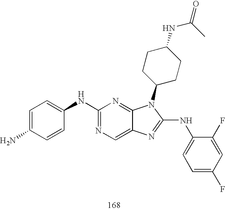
C1(NC2=CC=C(N)C=C2)=NC=C2C(=N1)N(C1CCC(NC(=O)C)CC1)C(NC1=CC=C(F)C=C1F)=N2
